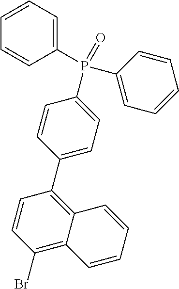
C1(Br)=C2C(=C(C3=CC=C(P(C4=CC=CC=C4)(C4=CC=CC=C4)=O)C=C3)C=C1)C=CC=C2
